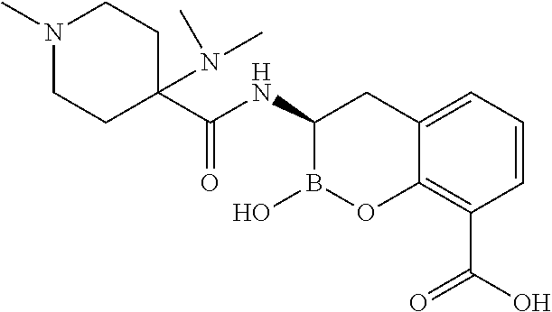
C1(C(NC2B(O)OC3=C(C(O)=O)C=CC=C3C2)=O)(N(C)C)CCN(C)CC1
